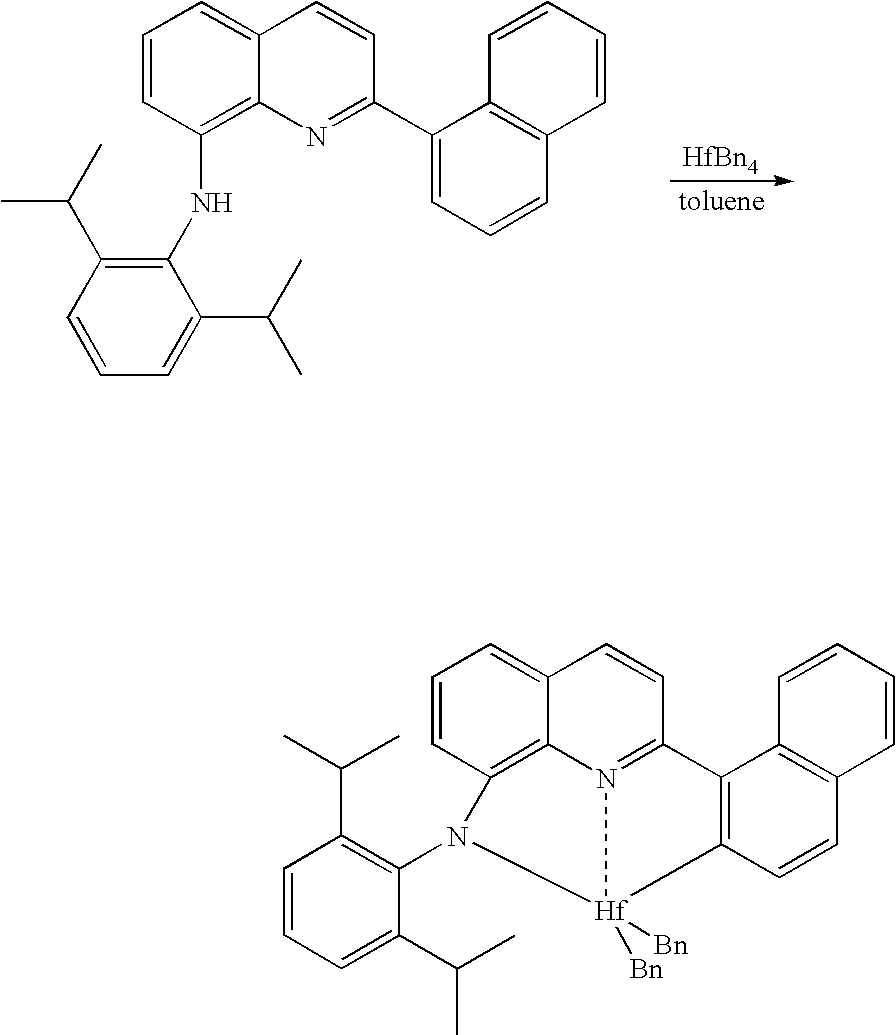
[HfBn4].C1=CC(NC2=C(C(C)C)C=CC=C2C(C)C)=C2C(=C1)C=CC(C1=CC=CC3=C1C=CC=C3)=N2.C1=CC2=C3C(=C1)C=CC1=N3[Hf]([Bn])([Bn])(N2C2=C(C(C)C)C=CC=C2C(C)C)C2=C1C1=C(C=C2)C=CC=C1
